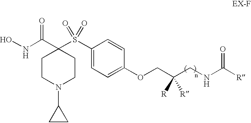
N(C(=O)C1(S(=O)(=O)C2=CC=C(OCC(CNC([R])=O)([R])[R])C=C2)CCN(C2CC2)CC1)O
